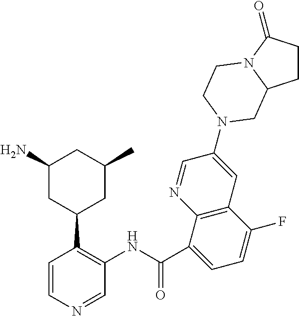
C1=CN=CC(NC(=O)C2=CC=C(F)C3=C2N=CC(N2CCN4C(=O)CCC4C2)=C3)=C1C1CC(C)CC(N)C1
